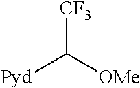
[CF3]C([OMe])[Pyd]
